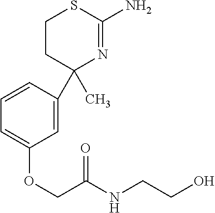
C1CC(C2=CC(OCC(NCCO)=O)=CC=C2)(C)N=C(N)S1
